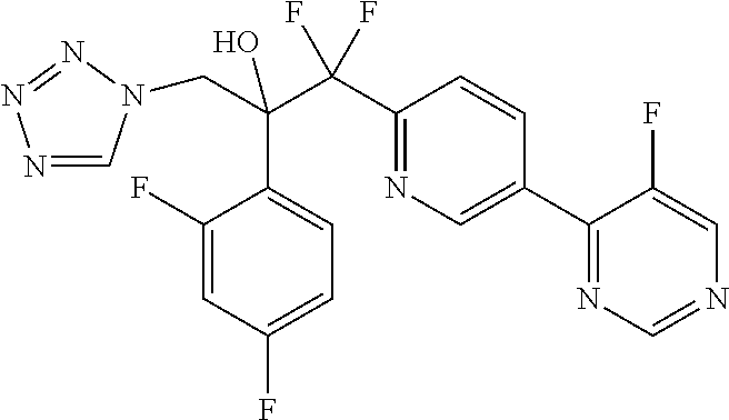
N1=CN(CC(O)(C(C2=NC=C(C3=NC=NC=C3F)C=C2)(F)F)C2=CC=C(F)C=C2F)N=N1
